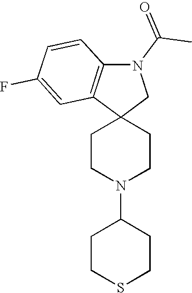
C1CN(C2CCSCC2)CCC12CN(C(C)=O)C1=C2C=C(F)C=C1
